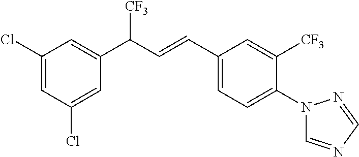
C1(C(C=CC2=CC=C(N3C=NC=N3)C([CF3])=C2)[CF3])=CC(Cl)=CC(Cl)=C1
